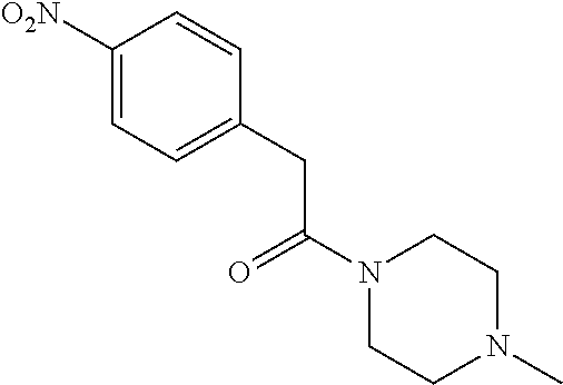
C1([O2N])=CC=C(CC(N2CCN(C)CC2)=O)C=C1
